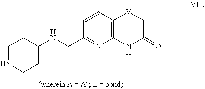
C12=C(C=CC(CNC3CCNCC3)=N1)[V]CC(=O)N2
